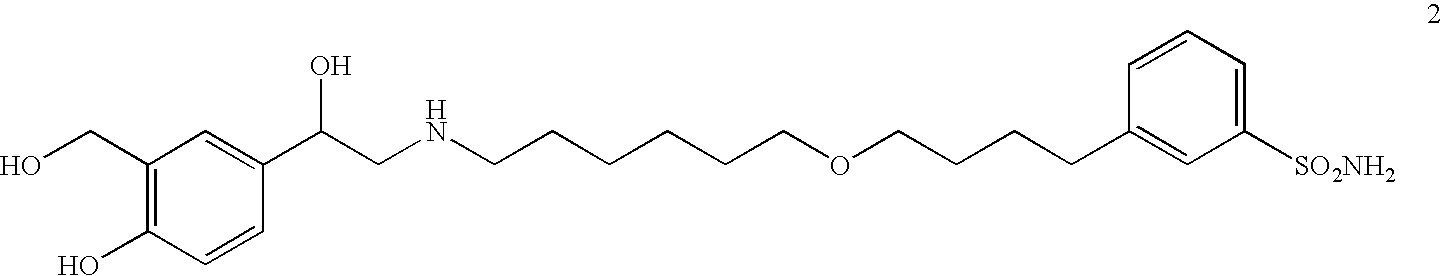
C1(CO)=C(O)C=CC(C(CNCCCCCCOCCCCC2=CC([SO2NH2])=CC=C2)O)=C1
